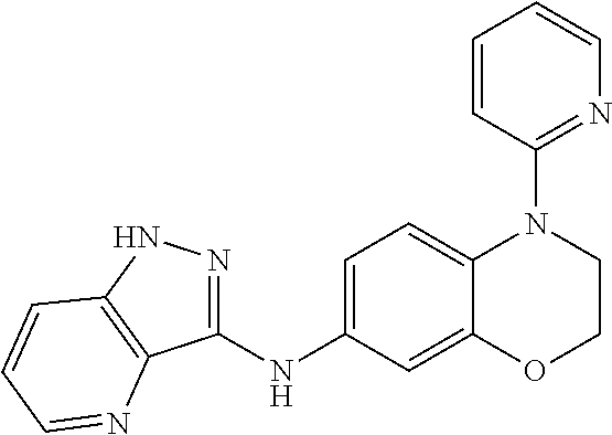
N(C1=CC=C2C(=C1)OCCN2C1=NC=CC=C1)C1=NNC2=C1N=CC=C2
